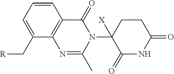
C1=CC=C(C[R])C2=C1C(=O)N(C1([X])C(=O)NC(=O)CC1)C(C)=N2
